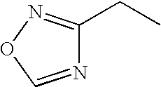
N1=CON=C1CC
